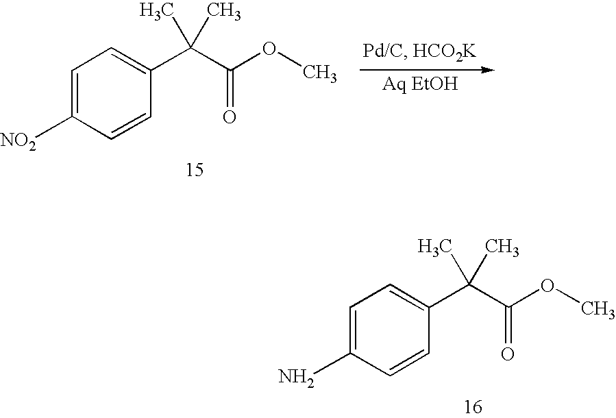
C1=C(N)C=CC(C(C(OC)=O)(C)C)=C1.C1=C([NO2])C=CC(C(C(OC)=O)(C)C)=C1
